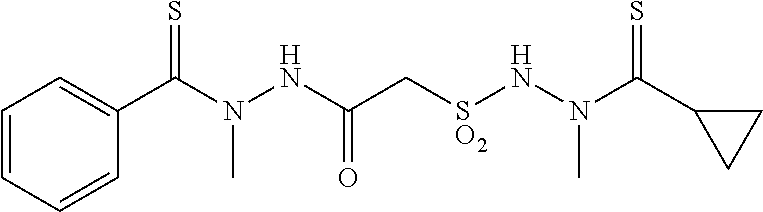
C1(C(N(N[SO2]CC(NN(C(C2=CC=CC=C2)=S)C)=O)C)=S)CC1
